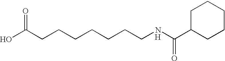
C(CCCCCCNC(C1CCCCC1)=O)C(O)=O.[H]
